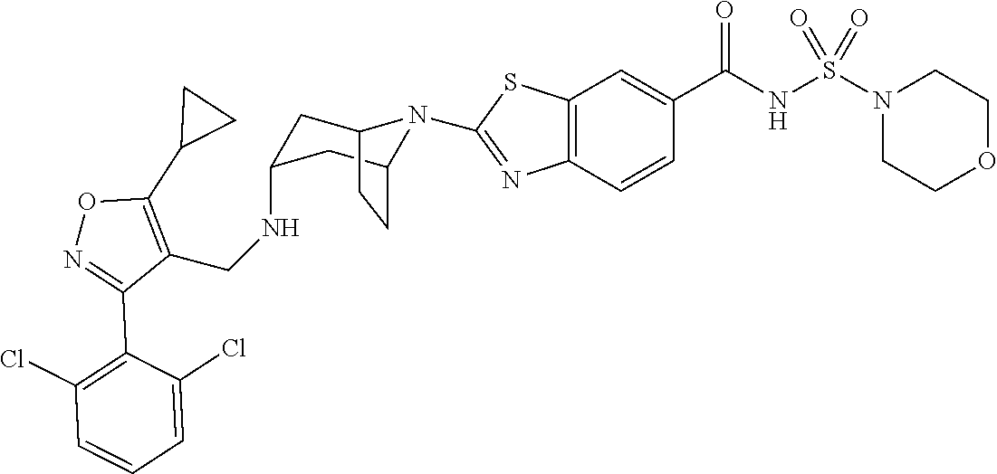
C1C2N(C3=NC4=C(C=C(C(NS(N5CCOCC5)(=O)=O)=O)C=C4)S3)C(CC2)CC1NCC1=C(C2CC2)ON=C1C1=C(Cl)C=CC=C1Cl
